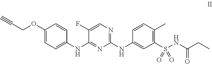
C1(OCC#C)=CC=C(NC2=NC(NC3=CC(S(NC(CC)=O)(=O)=O)=C(C)C=C3)=NC=C2F)C=C1
